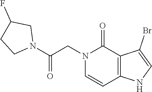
C12=C(NC=C1Br)C=CN(CC(N1CC(F)CC1)=O)C2=O
